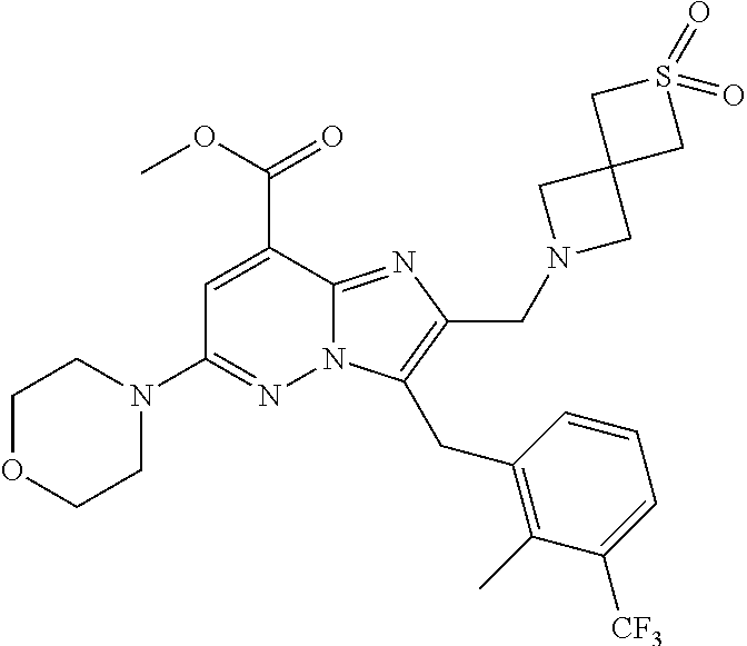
C1OCCN(C2=NN3C(=NC(CN4CC5(C4)CS(=O)(=O)C5)=C3CC3=C(C)C([CF3])=CC=C3)C(C(OC)=O)=C2)C1
